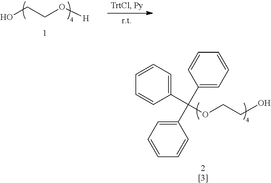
OCCO[H].C1(C(C2=CC=CC=C2)(C2=CC=CC=C2)OCCO)=CC=CC=C1
